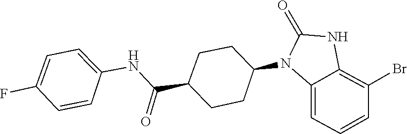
C1(=O)NC2=C(Br)C=CC=C2N1C1CCC(C(NC2=CC=C(F)C=C2)=O)CC1
